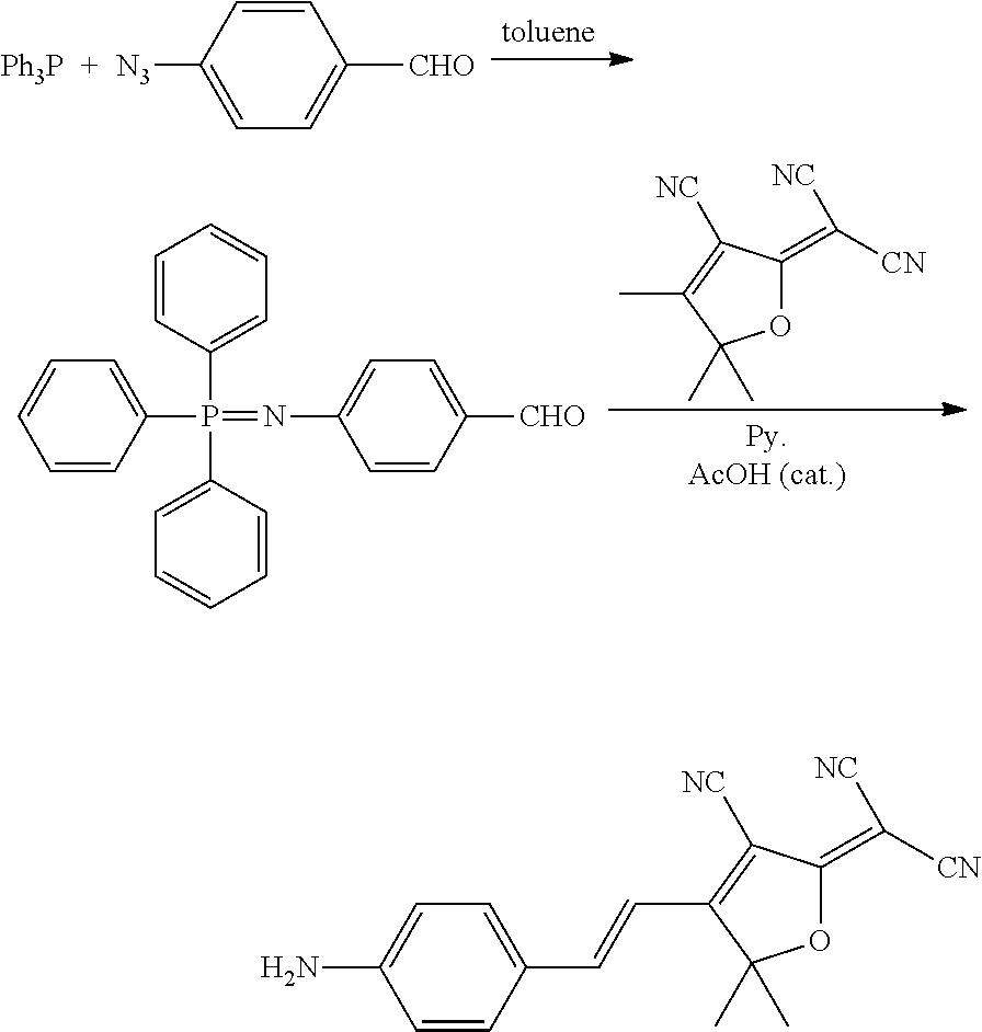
[Ph3P].[N3]C1=CC=C([CHO])C=C1.C1=CC(P(C2=CC=CC=C2)(C2=CC=CC=C2)=NC2=CC=C([CHO])C=C2)=CC=C1.O1C(=C([CN])[NC])C([NC])=C(C)C1(C)C.O1C(=C([CN])[NC])C([NC])=C(C=CC2=CC=C(N)C=C2)C1(C)C
